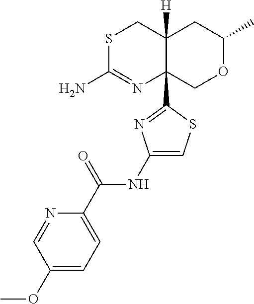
S1C(N)=NC2(C3=NC(NC(C4=CC=C(OC)C=N4)=O)=CS3)C([H])(C1)CC(C)OC2
